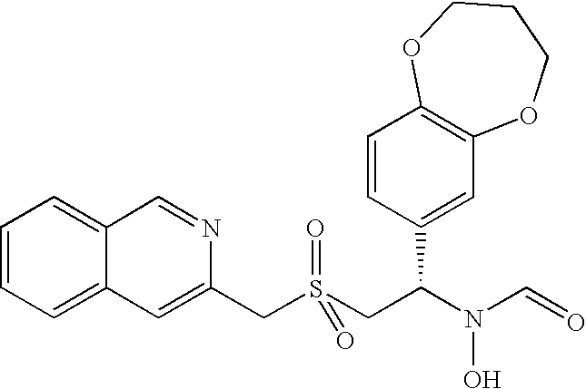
C(S(CC(N(C=O)O)C1=CC2=C(C=C1)OCCCO2)(=O)=O)C1=CC2=CC=CC=C2C=N1
